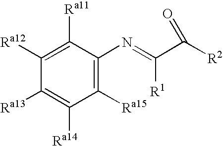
C1([Ra15])=C(N=C([R1])C([R2])=O)C([Ra11])=C([Ra12])C([Ra13])=C1[Ra14]
